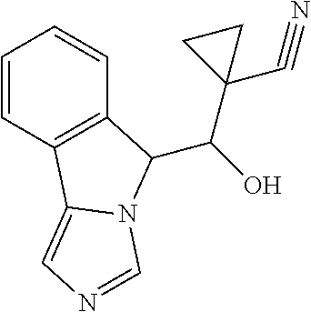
C1=CC2=C(C=C1)C(C(O)C1(C#N)CC1)N1C2=CN=C1
